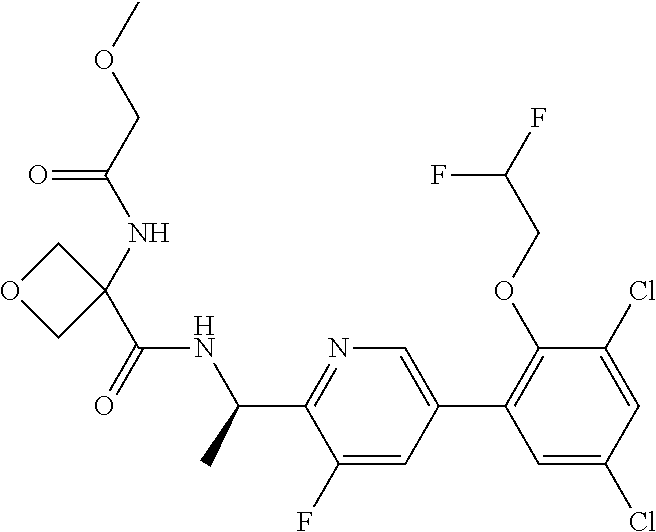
C(C(NC1(C(NC(C2=NC=C(C3=C(OCC(F)F)C(Cl)=CC(Cl)=C3)C=C2F)C)=O)COC1)=O)OC
